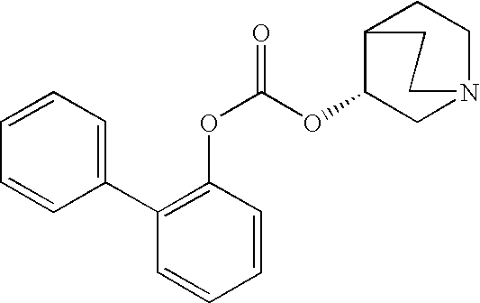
C1(OC(OC2=C(C3=CC=CC=C3)C=CC=C2)=O)CN2CCC1CC2
